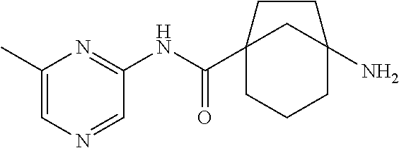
C12(C(NC3=NC(C)=CN=C3)=O)CCCC(N)(C1)CC2
